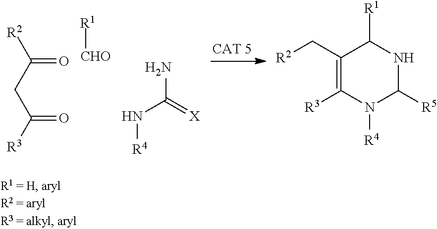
C1(C[R2])=C([R3])N([R4])C([R5])NC1[R1].[R2]C(CC([R3])=O)=O.[R1][CHO].NC(=[X])N[R4]
